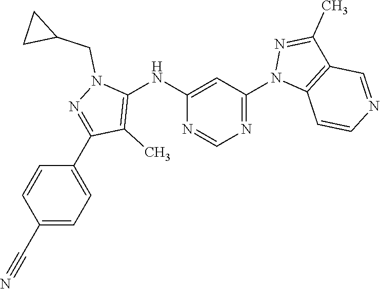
N1=C(N2C3=C(C(C)=N2)C=NC=C3)C=C(NC2=C(C)C(C3=CC=C(C#N)C=C3)=NN2CC2CC2)N=C1
